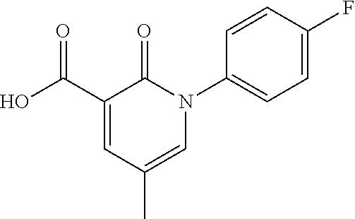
C1=CC(N2C(=O)C(C(O)=O)=CC(C)=C2)=CC=C1F
